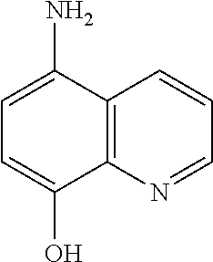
C12=C(N=CC=C1)C(O)=CC=C2N
